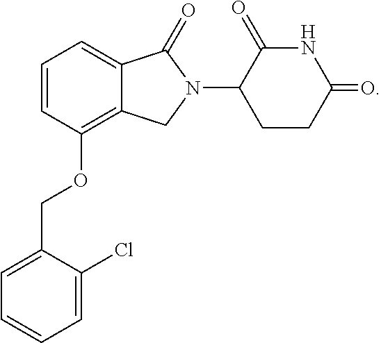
C1=CC(OCC2=CC=CC=C2Cl)=C2C(=C1)C(=O)N(C1CCC(=O)NC1=O)C2
